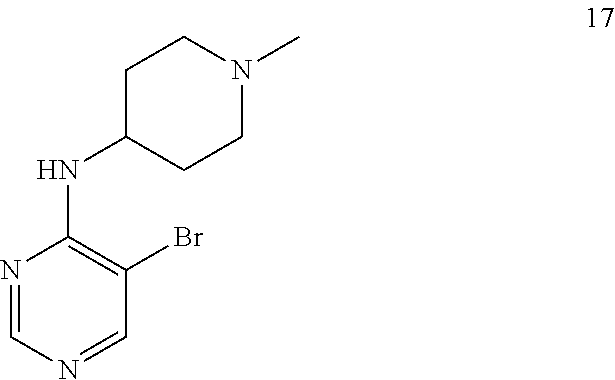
N1=CN=CC(Br)=C1NC1CCN(C)CC1
